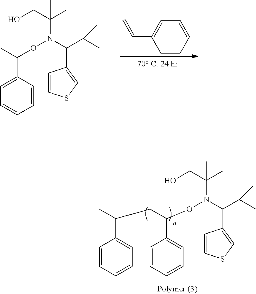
OCC(C)(C)N(C(C(C)C)C1=CSC=C1)OC(C1=CC=CC=C1)C.C1=CC=CC=C1C=C.OCC(C)(C)N(C(C(C)C)C1=CSC=C1)OC(C1=CC=CC=C1)CC(C)C1=CC=CC=C1
